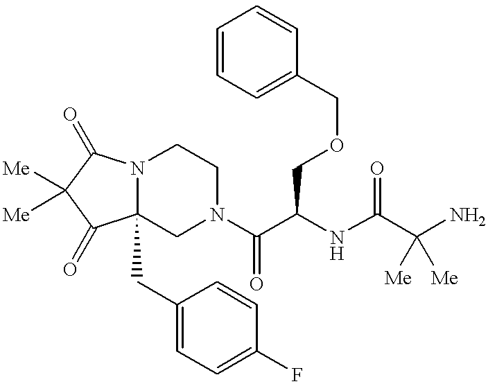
N12C(CC3=CC=C(F)C=C3)(CN(C(C(NC(C(N)([Me])[Me])=O)COCC3=CC=CC=C3)=O)CC1)C(=O)C([Me])([Me])C2=O
